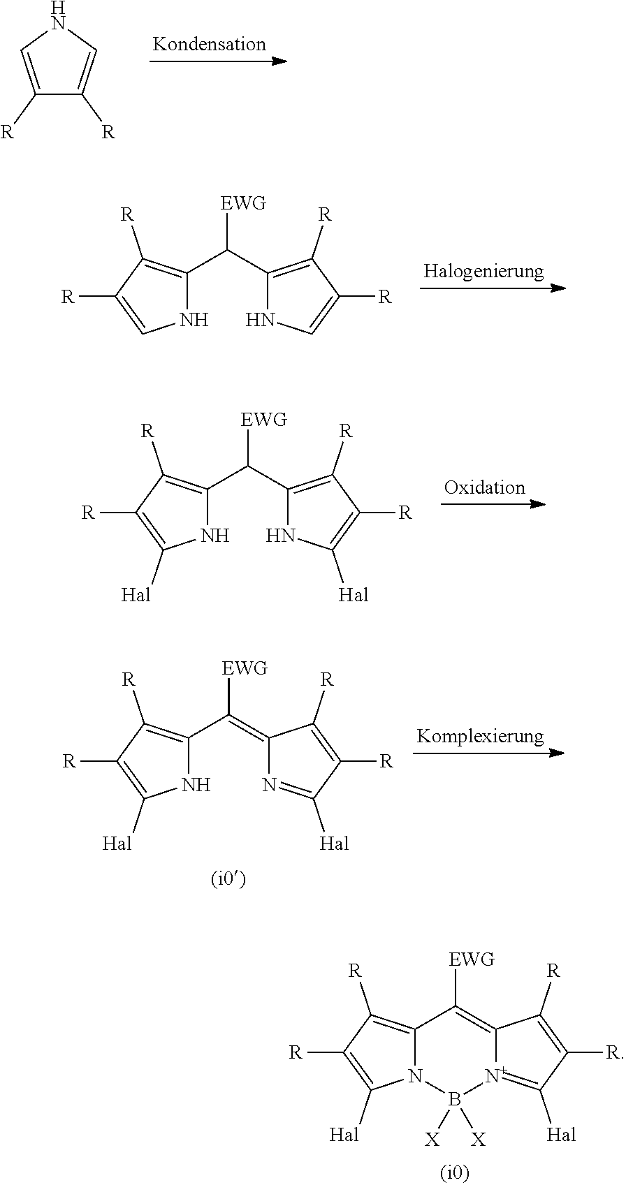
[EWG]C1=C2[N+](=C([Hal])C([R])=C2[R])B([X])([X])N2C1=C([R])C([R])=C2[Hal].C1([R])=CNC=C1[R].[EWG]C(C1=C([R])C([R])=CN1)C1=C([R])C([R])=CN1.[EWG]C(C1=C([R])C([R])=C([Hal])N1)C1=C([R])C([R])=C([Hal])N1.[EWG]C(C1=C([R])C([R])=C([Hal])N1)=C1N=C([Hal])C([R])=C1[R]
